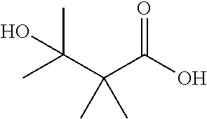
CC(C(C(O)=O)(C)C)(C)O
